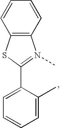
C12=C(C=CC=C1)N(C)=C(C1=CC=CC=C1C)S2
